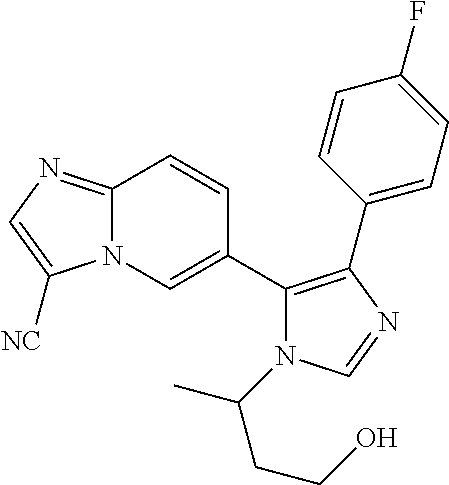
C12=NC=C([NC])N1C=C(C1=C(C3=CC=C(F)C=C3)N=CN1C(CCO)C)C=C2
